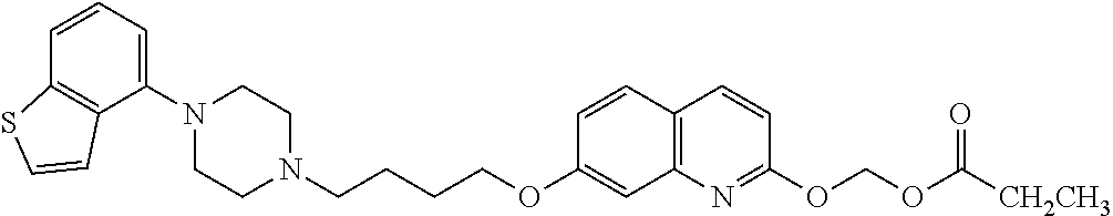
C1N(C2=CC=CC3=C2C=CS3)CCN(CCCCOC2=CC3=C(C=C2)C=CC(OCOC(=O)[CH2CH3])=N3)C1
